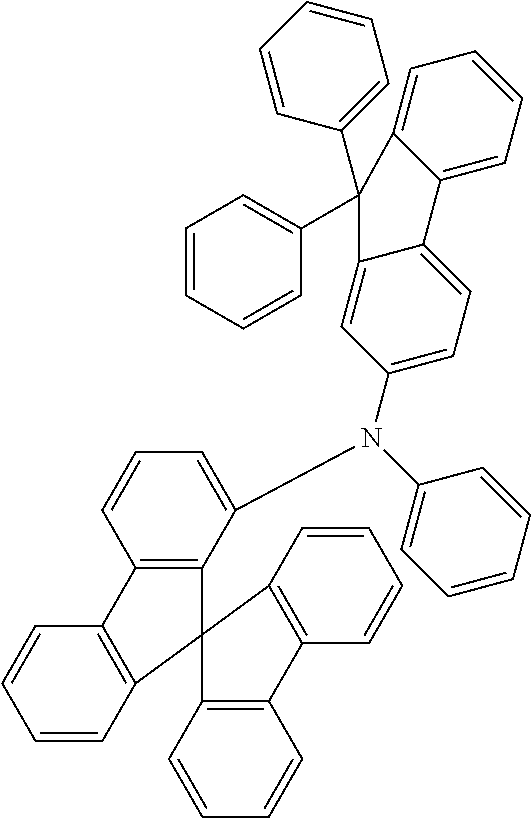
C1=CC2=C(C=C1)C1=C(C(N(C3=CC=CC=C3)C3=CC=C4C(=C3)C(C3=CC=CC=C3)(C3=CC=CC=C3)C3=CC=CC=C43)=CC=C1)C21C2=C(C=CC=C2)C2=C1C=CC=C2
